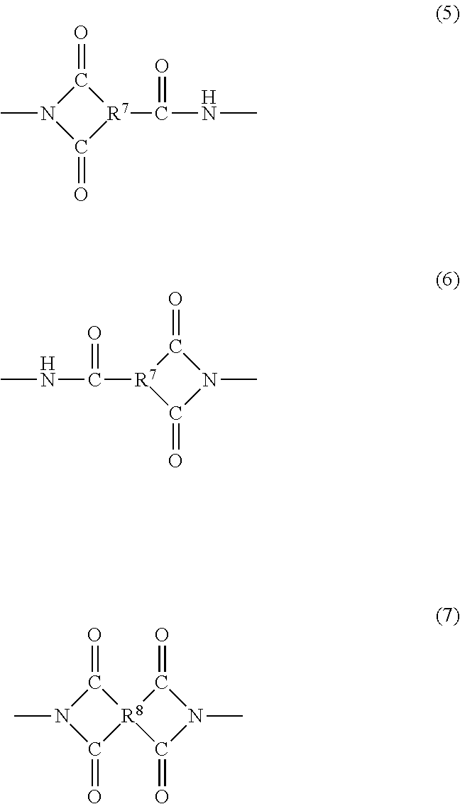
CN1C(=O)[R7](C(NC)=O)C1=O.C([R7]1C(=O)N(C)C1=O)(NC)=O.CN1C(=O)[R8]2(C1=O)C(=O)N(C)C2=O
